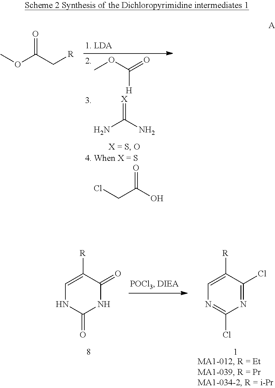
C1=C([R])C(=O)NC(=O)N1.C1=C([R])C(Cl)=NC(Cl)=N1.COC(C[R])=O.COC(=O)[H].NC(N)=[X].ClCC(=O)O
